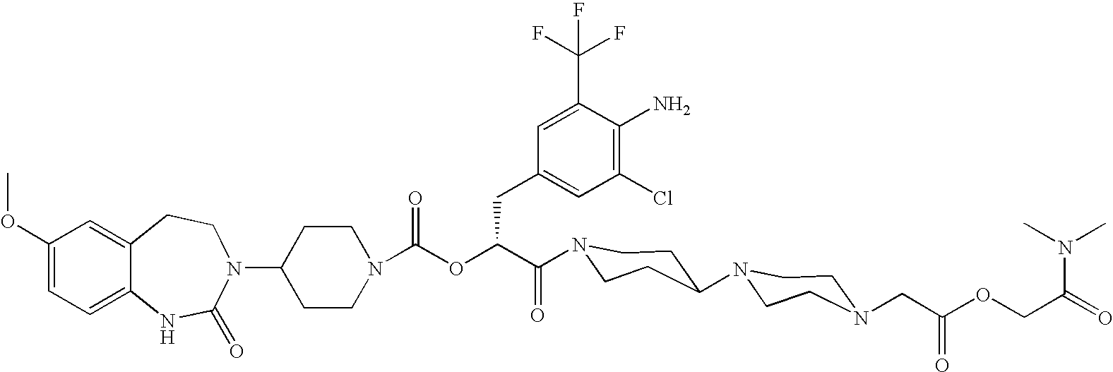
C12=CC(OC)=CC=C1NC(=O)N(C1CCN(C(OC(C(=O)N3CCC(N4CCN(CC(OCC(=O)N(C)C)=O)CC4)CC3)CC3=CC(Cl)=C(N)C(C(F)(F)F)=C3)=O)CC1)CC2
